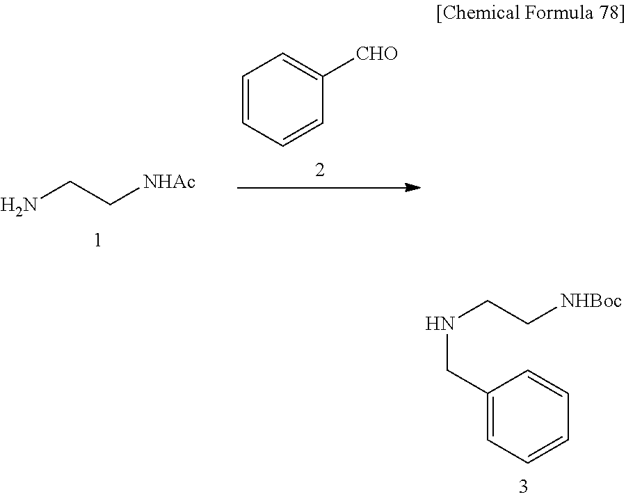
C1(CNCC[NHBoc])=CC=CC=C1.NCC[NHAc].C1=CC=CC([CHO])=C1
